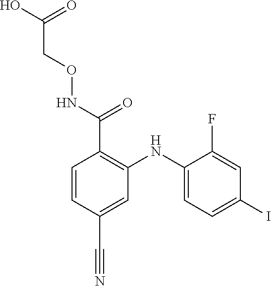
C(CONC(C1=C(NC2=CC=C(I)C=C2F)C=C(C#N)C=C1)=O)(O)=O
